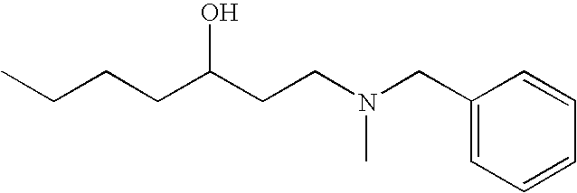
C(CCC(CCN(CC1=CC=CC=C1)C)O)C
